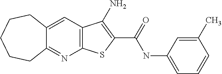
C12=C(C=C3C(=N1)CCCCC3)C(N)=C(C(NC1=CC=CC(C)=C1)=O)S2
